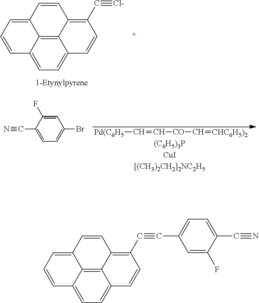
C12=C3C4=CC=C1C=CC(C#[Cl-])=C2C=CC3=CC=C4.[Pd(C6H5]C=C[CO]C=[CHC6H5)2].C1=C(C#N)C(F)=CC(Br)=C1.C12=C3C4=CC=C1C=CC(C#CC1=CC=C(C#N)C(F)=C1)=C2C=CC3=CC=C4
